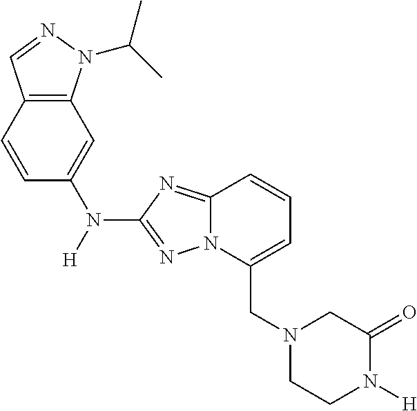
[H]N(C1=CC2=C(C=C1)C=NN2C(C)C)C1=NN2C(=N1)C=CC=C2CN1CCN([H])C(=O)C1
